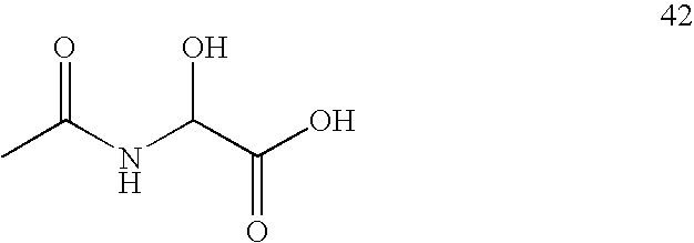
CC(NC(C(O)=O)O)=O
